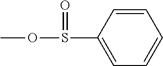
C1(S(OC)=O)=CC=CC=C1
